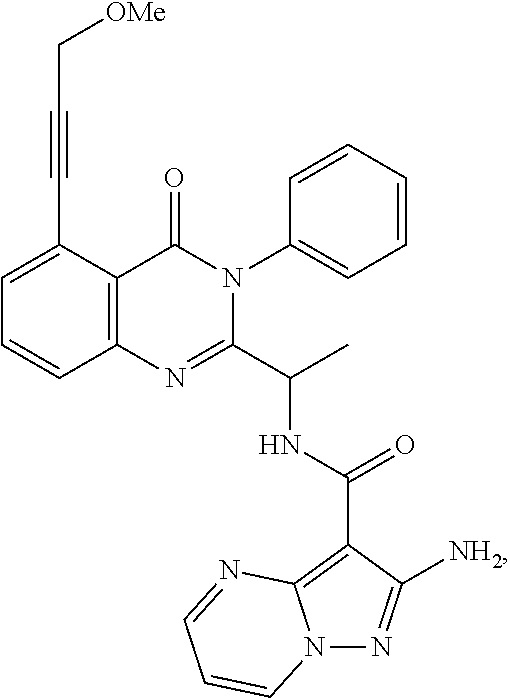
C1=C(C#CC[OMe])C2=C(C=C1)N=C(C(C)NC(=O)C1=C3N(N=C1[NH2])C=CC=N3)N(C1=CC=CC=C1)C2=O
